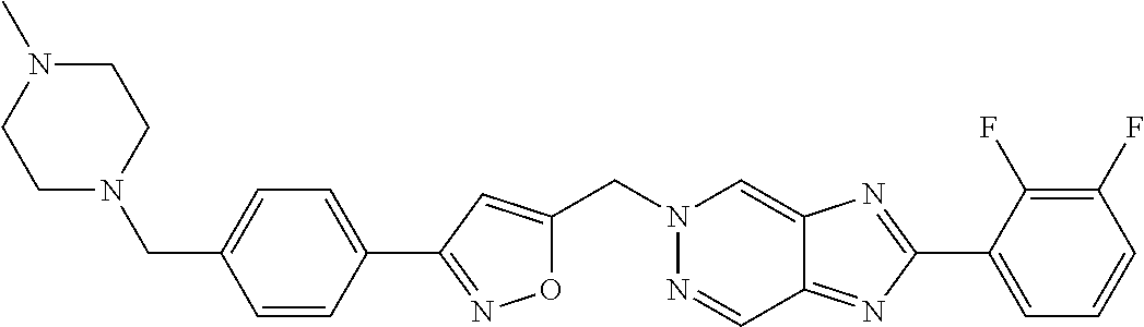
O1C(CN2N=CC3=NC(C4=CC=CC(F)=C4F)=NC3=C2)=CC(C2=CC=C(CN3CCN(C)CC3)C=C2)=N1
